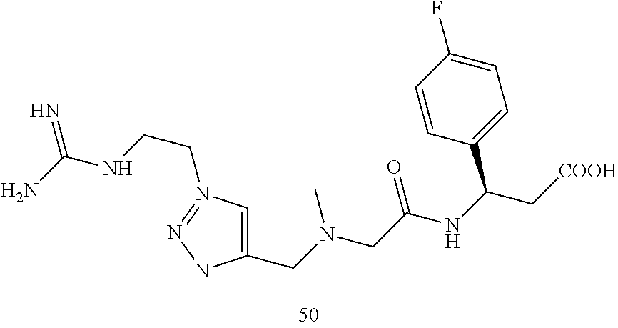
N(CC(NC(C[COOH])C1=CC=C(F)C=C1)=O)(CC1=CN(CCNC(N)=N)=NN1)C
